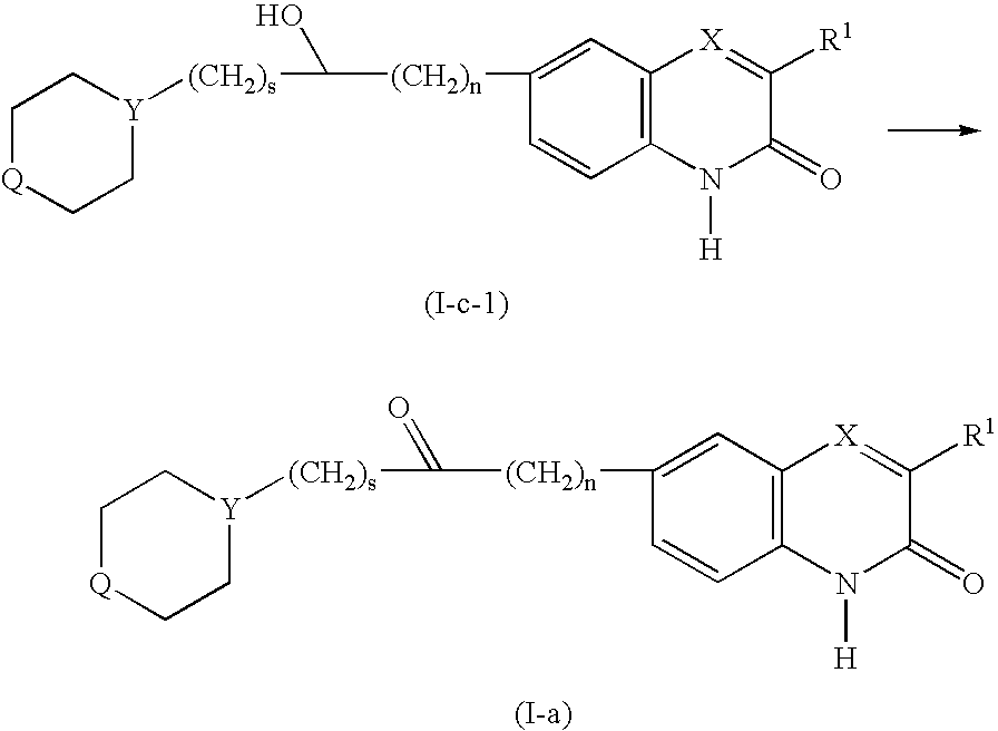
C1[Q]CC[Y]([(CH2)s]C([(CH2)n]C2=CC3=C(C=C2)N([H])C(=O)C([R1])=[X]3)O)C1.C1[Q]CC[Y]([(CH2)s]C([(CH2)n]C2=CC3=C(C=C2)N([H])C(=O)C([R1])=[X]3)=O)C1
